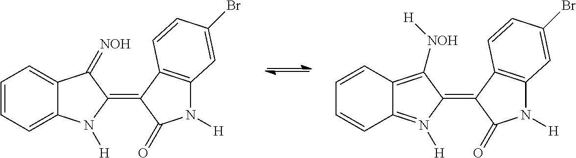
C1=C2C(=CC=C1)C(=[NOH])C(=C1C(=O)N([H])C3=C1C=CC(Br)=C3)N2[H].C1=CC=CC2=C([NOH][H])C(=C3C(=O)N([H])C4=C3C=CC(Br)=C4)N([H])=C12
